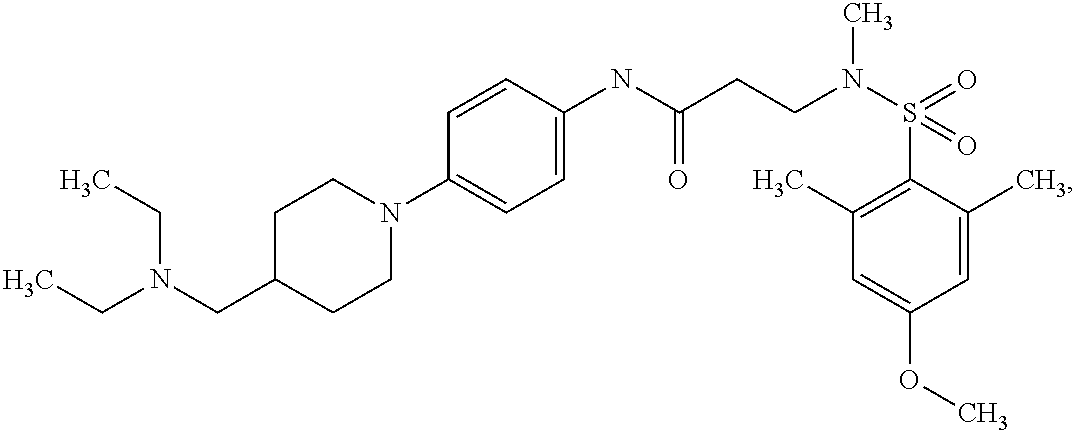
C1(NC(CCN(S(C2=C(C)C=C(OC)C=C2C)(=O)=O)C)=O)=CC=C(N2CCC(CN(CC)CC)CC2)C=C1
